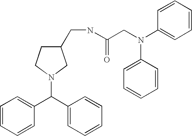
C1=CC=CC(C(C2=CC=CC=C2)N2CC(CNC(CN(C3=CC=CC=C3)C3=CC=CC=C3)=O)CC2)=C1
